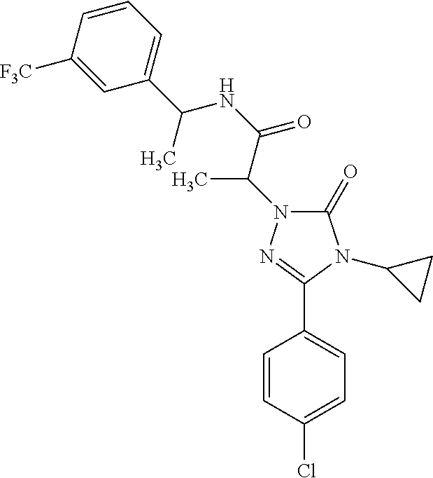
C1=CC(Cl)=CC=C1C1=NN(C(C(=O)NC(C2=CC=CC([F3C])=C2)C)C)C(=O)N1C1CC1
